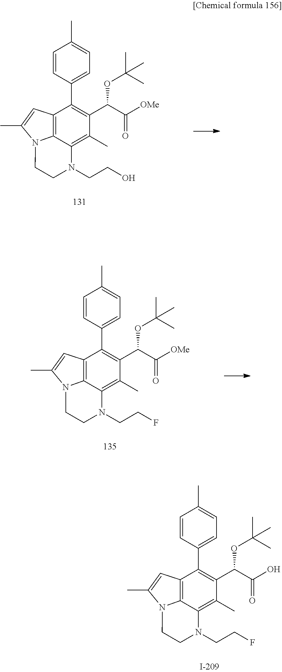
C1=CC(C2=C(C(C([OMe])=O)OC(C)(C)C)C(C)=C3C4=C2C=C(C)N4CCN3CCO)=CC=C1C.C1=CC(C2=C(C(C([OMe])=O)OC(C)(C)C)C(C)=C3C4=C2C=C(C)N4CCN3CCF)=CC=C1C.C1=CC(C2=C(C(C(O)=O)OC(C)(C)C)C(C)=C3C4=C2C=C(C)N4CCN3CCF)=CC=C1C
